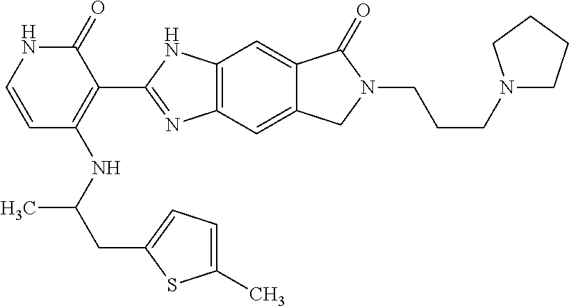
C12=C(C=C3C(=C1)C(=O)N(CCCN1CCCC1)C3)N=C(C1=C(NC(CC3=CC=C(C)S3)C)C=CNC1=O)N2
